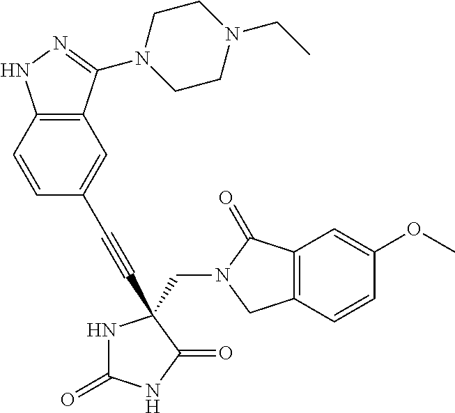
N1C(=O)NC(=O)C1(C#CC1=CC2=C(C=C1)NN=C2N1CCN(CC)CC1)CN1C(=O)C2=C(C=CC(OC)=C2)C1
